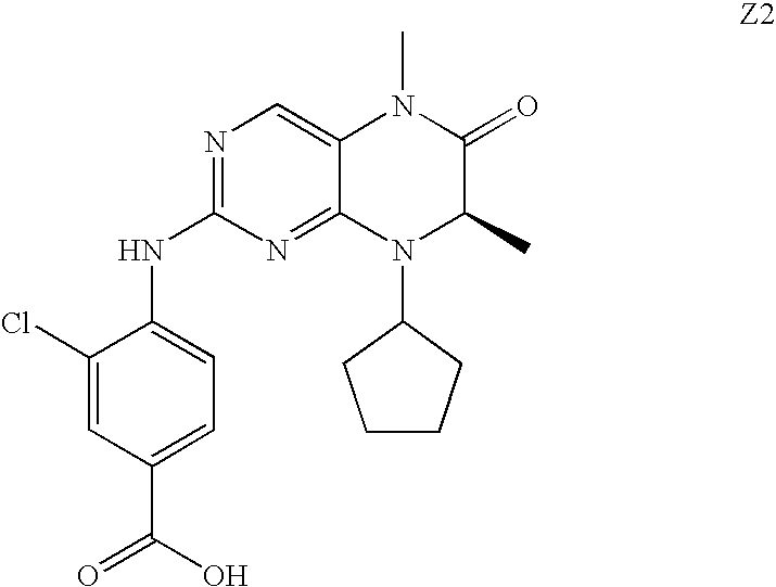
C12=CN=C(NC3=CC=C(C(O)=O)C=C3Cl)N=C1N(C1CCCC1)C(C)C(=O)N2C
